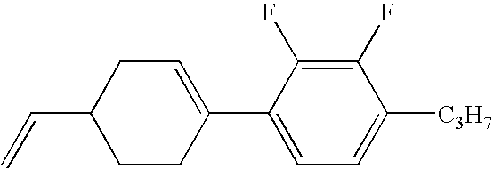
C1(F)=C(F)C(C2=CCC(C=C)CC2)=CC=C1[C3H7]
